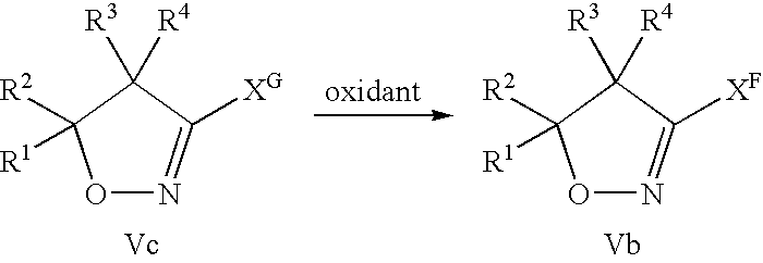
O1N=C([XG])C([R3])([R4])C1([R2])[R1].O1N=C([XF])C([R3])([R4])C1([R2])[R1]
